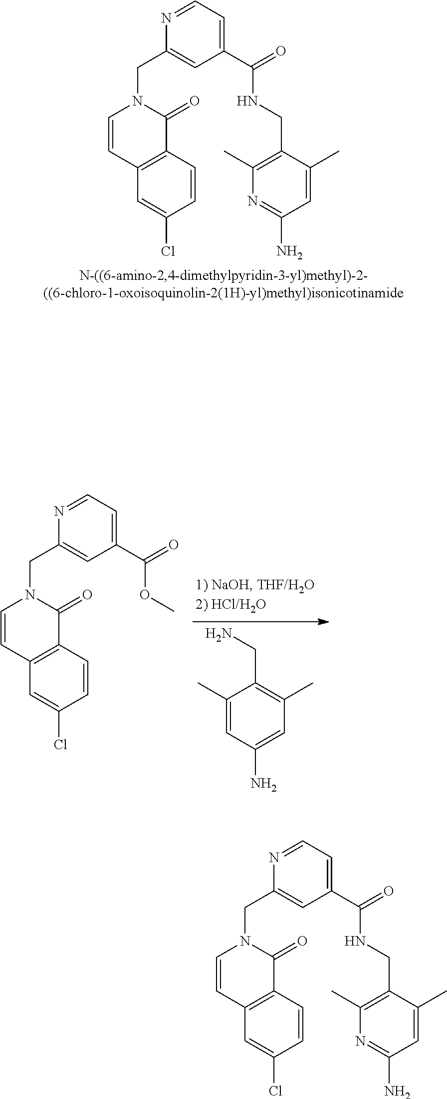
NCC1=C(C)C=C(N)C=C1C.C1=C(Cl)C=CC2=C1C=CN(CC1=CC(C(=O)OC)=CC=N1)C2=O.C1=C(Cl)C=CC2=C1C=CN(CC1=CC(C(=O)NCC3=C(C)N=C(N)C=C3C)=CC=N1)C2=O.C1=C(Cl)C=CC2=C1C=CN(CC1=CC(C(=O)NCC3=C(C)N=C(N)C=C3C)=CC=N1)C2=O
